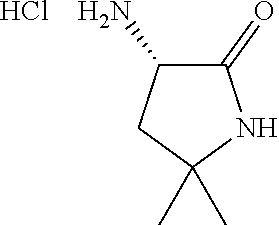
C1(=O)C(N)CC(C)(C)N1.Cl
